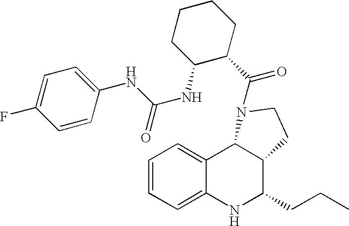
C12=CC=CC=C1NC(CCC)C1C2N(C(C2CCCCC2NC(NC2=CC=C(F)C=C2)=O)=O)CC1
